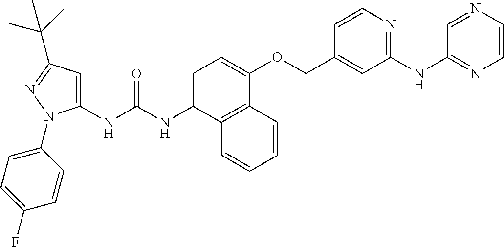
N(C(NC1=CC(C(C)(C)C)=NN1C1=CC=C(F)C=C1)=O)C1=CC=C(OCC2=CC(NC3=NC=CN=C3)=NC=C2)C2=C1C=CC=C2
